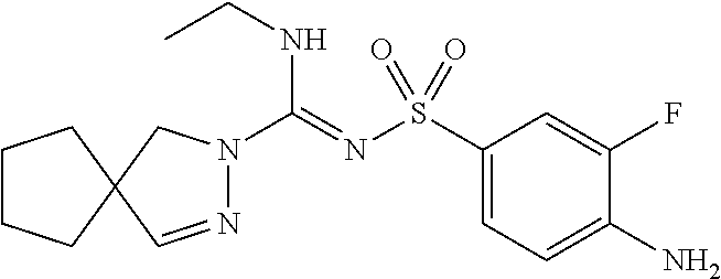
N1=CC2(CN1C(=NS(C1=CC=C(N)C(F)=C1)(=O)=O)NCC)CCCC2
